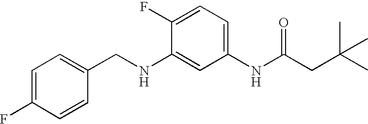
C1=C(F)C=CC(CNC2=CC(NC(CC(C)(C)C)=O)=CC=C2F)=C1
